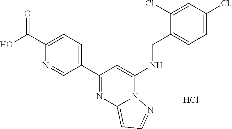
C1(C2=CC=C(C(=O)O)N=C2)=NC2=CC=NN2C(NCC2=CC=C(Cl)C=C2Cl)=C1.Cl
